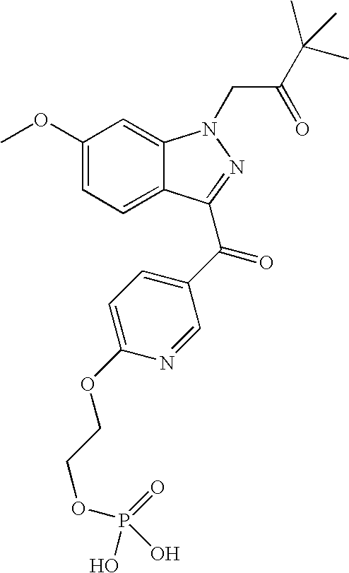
C1(OC)=CC=C2C(=C1)N(CC(=O)C(C)(C)C)N=C2C(=O)C1=CC=C(OCCOP(=O)(O)O)N=C1
